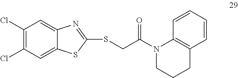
C1(Cl)=C(Cl)C=C2C(=C1)N=C(SCC(N1CCCC3=C1C=CC=C3)=O)S2
